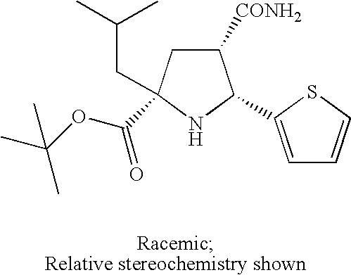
C1([CONH2])CC(CC(C)C)(C(OC(C)(C)C)=O)NC1C1=CC=CS1
